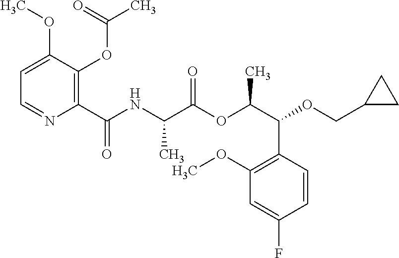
C1=C(OC)C(OC(C)=O)=C(C(NC(C(OC(C(OCC2CC2)C2=C(OC)C=C(F)C=C2)C)=O)C)=O)N=C1
